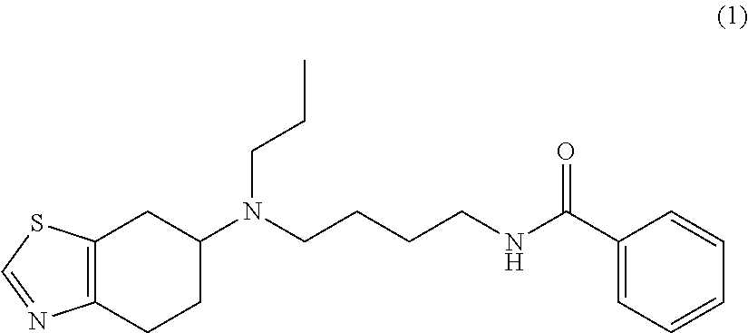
C12=C(CCC(N(CCCCNC(C3=CC=CC=C3)=O)CCC)C1)N=CS2
